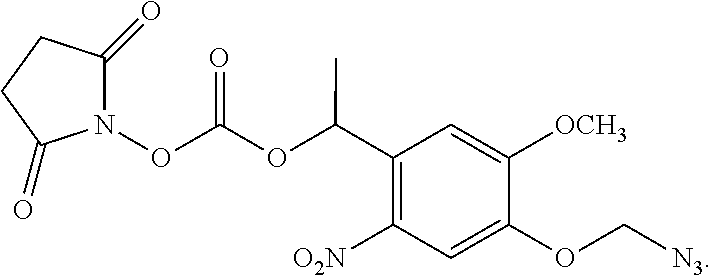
N1(OC(OC(C)C2=C([O2N])C=C(OC[N3])C([OCH3])=C2)=O)C(=O)CCC1=O
